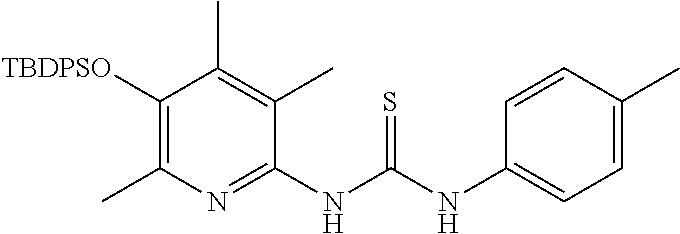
C1(NC(NC2=CC=C(C)C=C2)=S)=NC(C)=C([TBDPSO])C(C)=C1C
